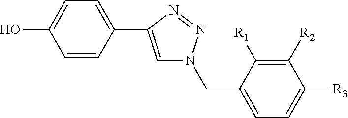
C1=CC(C2=CN(CC3=CC=C([R3])C([R2])=C3[R1])N=N2)=CC=C1O
